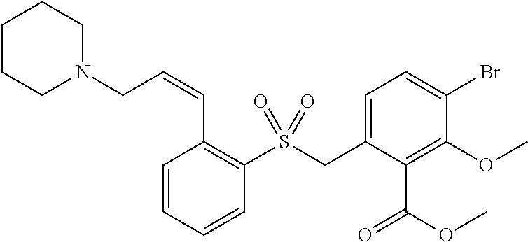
C1CCN(CC=CC2=C(S(CC3=CC=C(Br)C(OC)=C3C(=O)OC)(=O)=O)C=CC=C2)CC1
